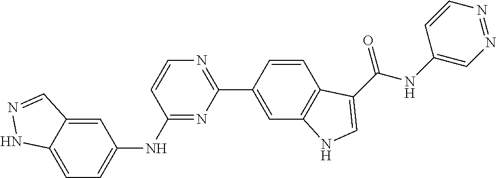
C1=C2C(=CC(NC3=NC(C4=CC5=C(C=C4)C(C(NC4=CN=NC=C4)=O)=CN5)=NC=C3)=C1)C=NN2
